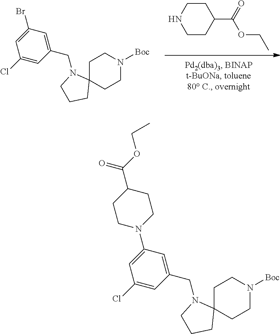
C1CC(C(=O)OCC)CCN1.C1=C(Cl)C=C(Br)C=C1CN1C2(CCN([Boc])CC2)CCC1.C1=C(Cl)C=C(N2CCC(C(OCC)=O)CC2)C=C1CN1C2(CCN([Boc])CC2)CCC1
